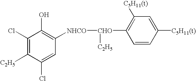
C1(Cl)=C([C2H5])C(Cl)=CC([NHCO][CHO]([C2H5])C2=C([C5H11(t)])C=C([C5H11(t)])C=C2)=C1O
